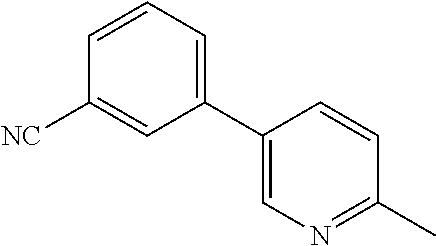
C1=C(C2=CC=CC([NC])=C2)C=CC(C)=N1
